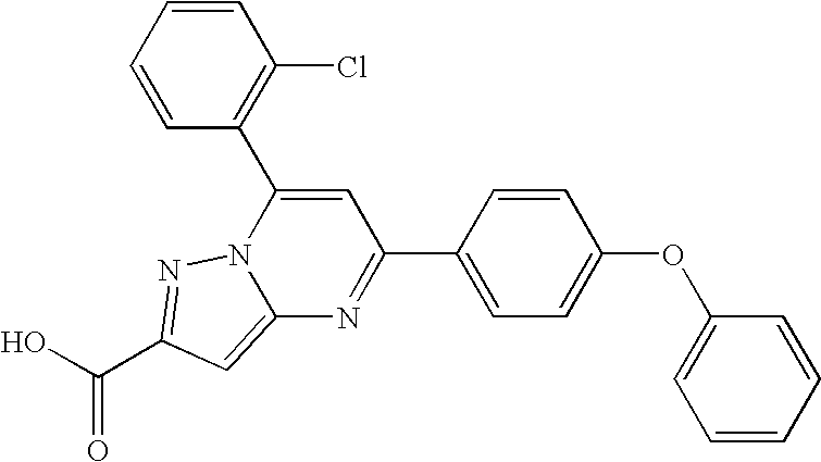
O=C(O)C1=NN2C(=C1)N=C(C1=CC=C(OC3=CC=CC=C3)C=C1)C=C2C1=C(Cl)C=CC=C1
